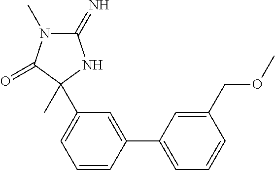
C1=CC(C2=CC=CC(COC)=C2)=CC(C2(C)C(=O)N(C)C(=N)N2)=C1
